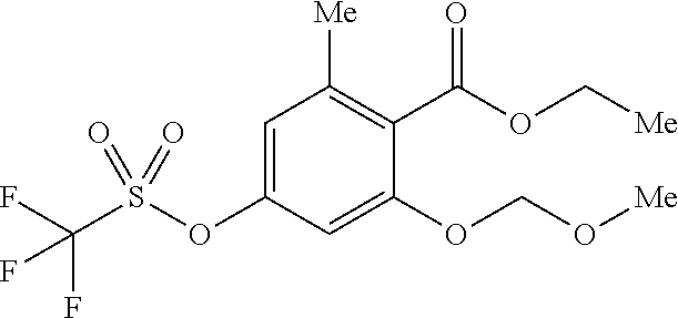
O(C1=CC([Me])=C(C(OC[Me])=O)C(OCO[Me])=C1)S(C(F)(F)F)(=O)=O
